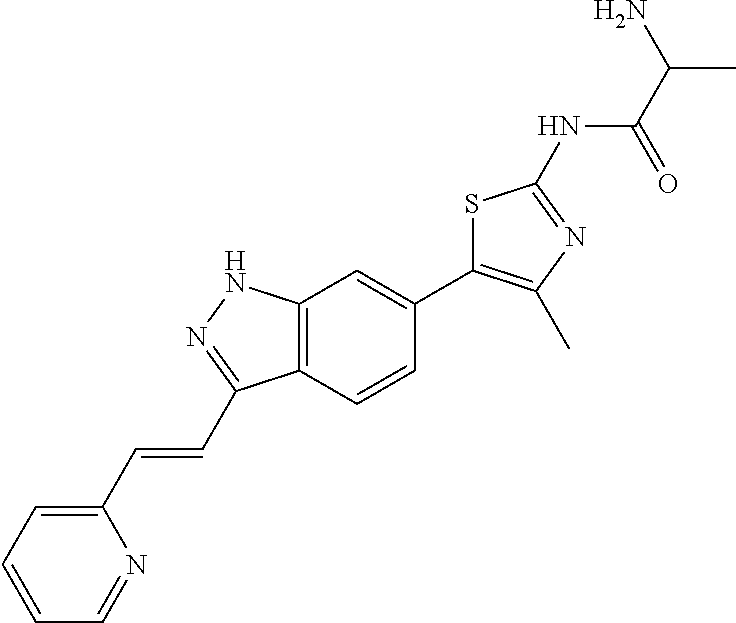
CC(C(=O)NC1=NC(C)=C(C2=CC3=C(C=C2)C(C=CC2=CC=CC=N2)=NN3)S1)N
